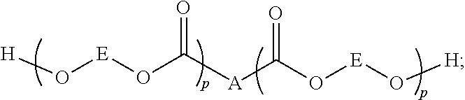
[E](O[H])OC([A]C(O[E]O[H])=O)=O
